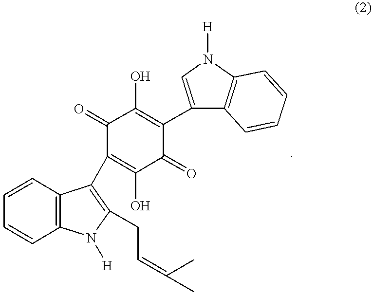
C1=CC2=C(C=C1)N([H])C(CC=C(C)C)=C2C1=C(O)C(=O)C(C2=CN([H])C3=C2C=CC=C3)=C(O)C1=O
